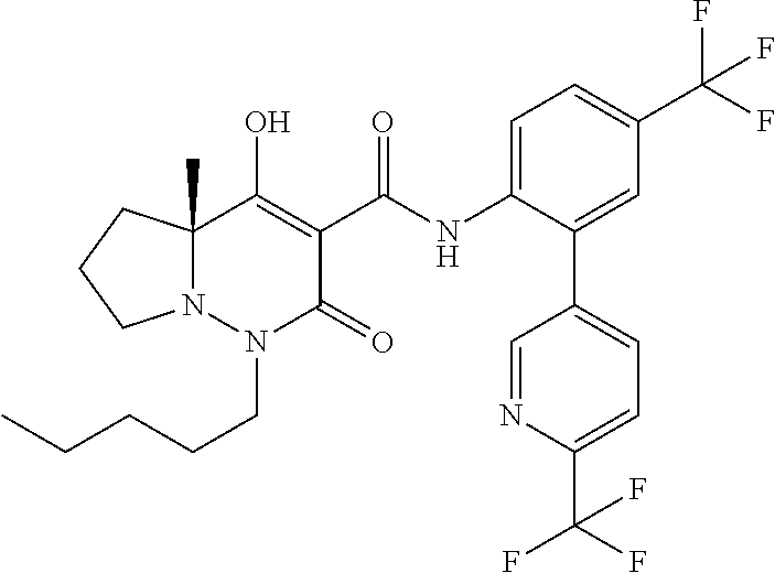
C(CCCN1C(=O)C(C(=O)NC2=CC=C(C(F)(F)F)C=C2C2=CC=C(C(F)(F)F)N=C2)=C(O)C2(C)N1CCC2)C
